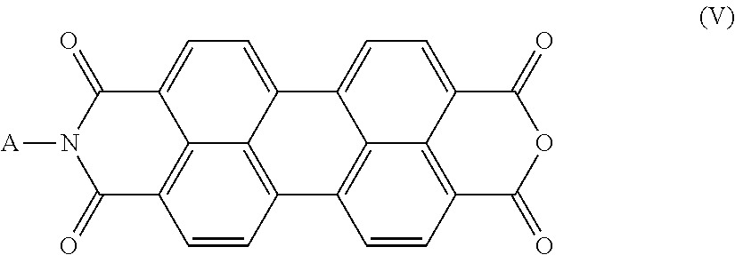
C1(=O)C2=C3C(=CC=C4C3=C(C=C2)C2=C3C4=CC=C4C3=C(C=C2)C(=O)OC4=O)C(=O)N1[A]
